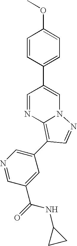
C1=CC(C2=CN3C(=C(C4=CN=CC(C(=O)NC5CC5)=C4)C=N3)N=C2)=CC=C1OC
